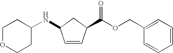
C1=CC(C(OCC2=CC=CC=C2)=O)CC1NC1CCOCC1
